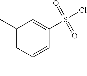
C1(S(Cl)(=O)=O)=CC(C)=CC(C)=C1
